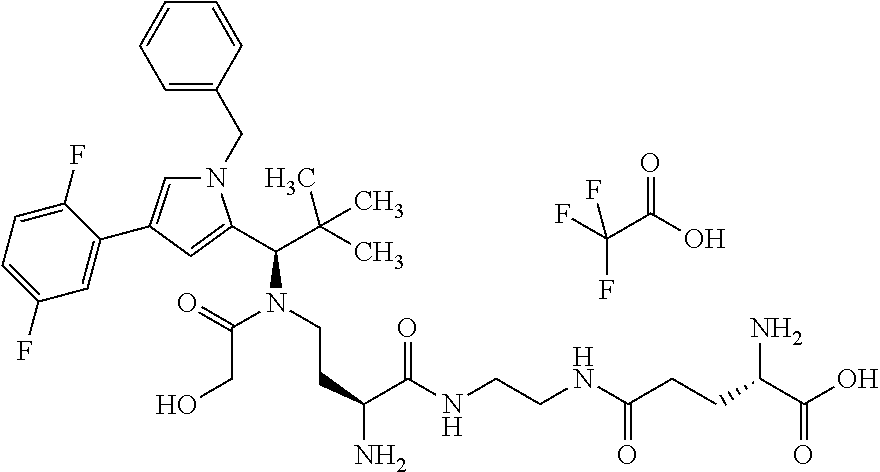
C1=C(CN2C=C(C3=CC(F)=CC=C3F)C=C2C(C(C)(C)C)N(C(CO)=O)CCC(C(=O)NCCNC(=O)CCC(N)C(=O)O)N)C=CC=C1.C(O)(=O)C(F)(F)F
